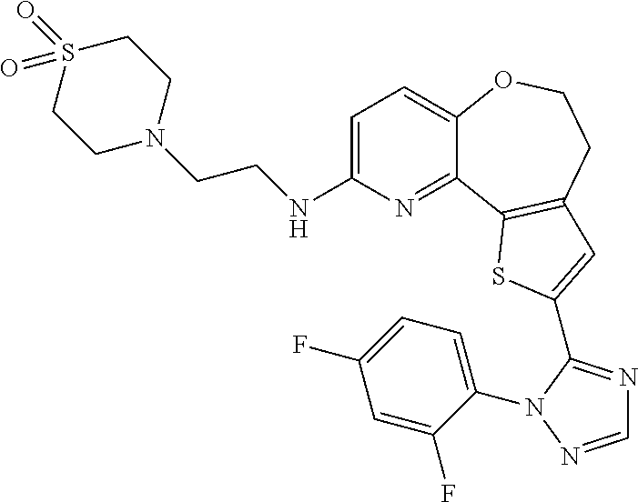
C1=C(NCCN2CCS(=O)(=O)CC2)N=C2C(=C1)OCCC1=C2SC(C2=NC=NN2C2=CC=C(F)C=C2F)=C1
